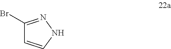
C1(Br)=NNC=C1
